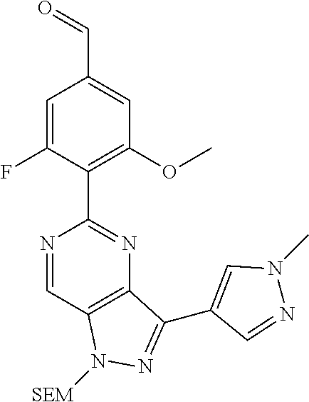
C12=C(C=NC(C3=C(OC)C=C(C=O)C=C3F)=N1)N([SEM])N=C2C1=CN(C)N=C1
